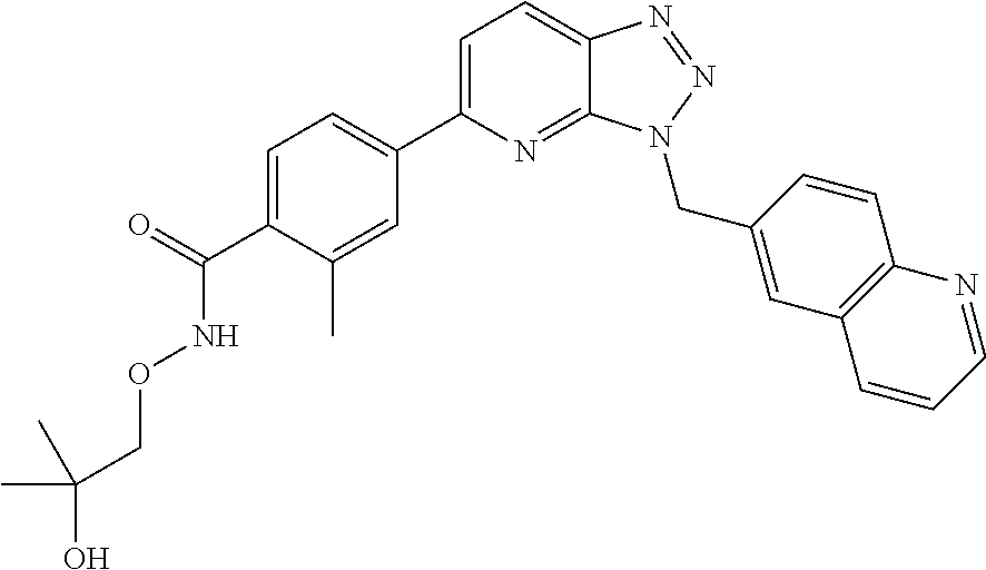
C1=C(C(=O)NOCC(O)(C)C)C(C)=CC(C2=CC=C3C(=N2)N(CC2=CC4=C(C=C2)N=CC=C4)N=N3)=C1
